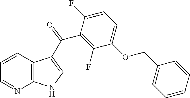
C1=NC2=C(C=C1)C(C(C1=C(F)C(OCC3=CC=CC=C3)=CC=C1F)=O)=CN2
